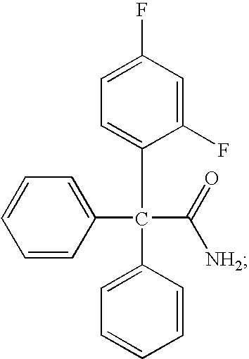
C1(C(C2=CC=C(F)C=C2F)(C2=CC=CC=C2)C([NH2])=O)=CC=CC=C1
